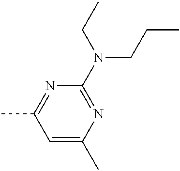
C1=C(C)N=C(N(CC)CCC)N=C1C
